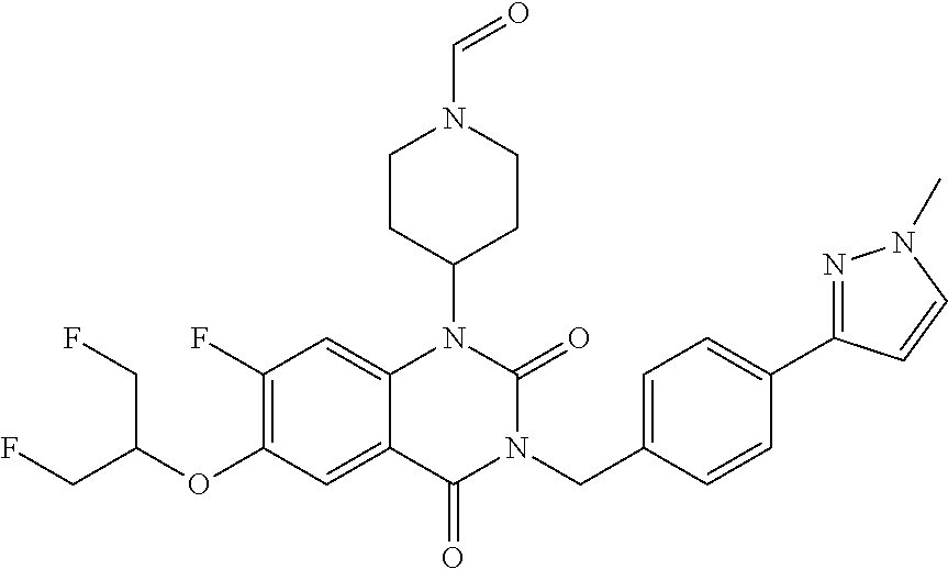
C1(F)=C(OC(CF)CF)C=C2C(=C1)N(C1CCN(C=O)CC1)C(=O)N(CC1=CC=C(C3=NN(C)C=C3)C=C1)C2=O
